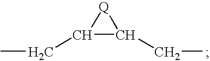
[Q]1C(CC)C1CC
